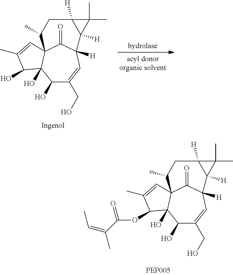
C1(O)C(CO)=CC2([H])C(=O)C3(C1(O)C(O)C(C)=C3)C(C)CC1([H])C2([H])C1(C)C.C1(O)C(CO)=CC2([H])C(=O)C3(C1(O)C(OC(=O)C(=CC)C)C(C)=C3)C(C)CC1([H])C2([H])C1(C)C
